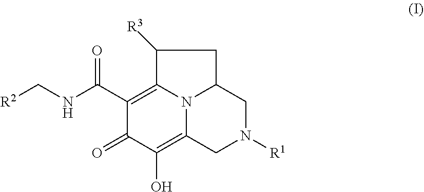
C1(C(NC[R2])=O)=C2N3C(=C(O)C1=O)CN([R1])CC3CC2[R3]
